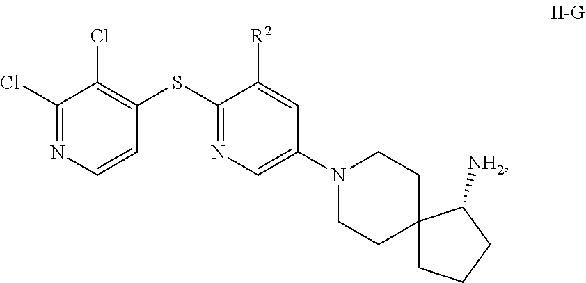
C1(SC2=C(Cl)C(Cl)=NC=C2)=NC=C(N2CCC3(CC2)CCCC3[NH2])C=C1[R2]
